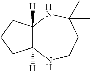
C12([H])C([H])(NC(C)(C)CCN1)CCC2
